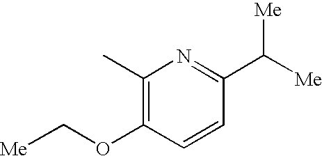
C1(C)=C(OC[Me])C=CC(C([Me])[Me])=N1
